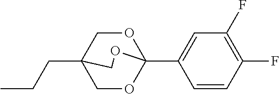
CCCC12COC(C3=CC(F)=C(F)C=C3)(OC1)OC2
